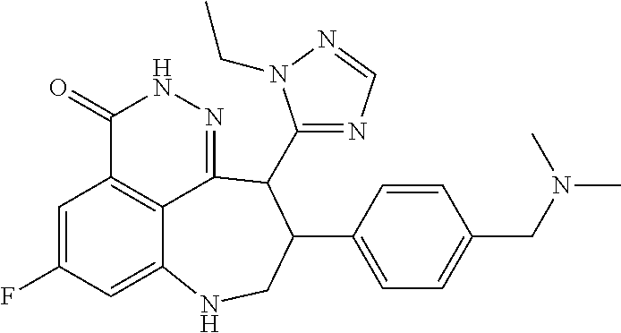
C1=C(F)C=C2C3=C1C(=O)NN=C3C(C1=NC=NN1CC)C(C1=CC=C(CN(C)C)C=C1)CN2
